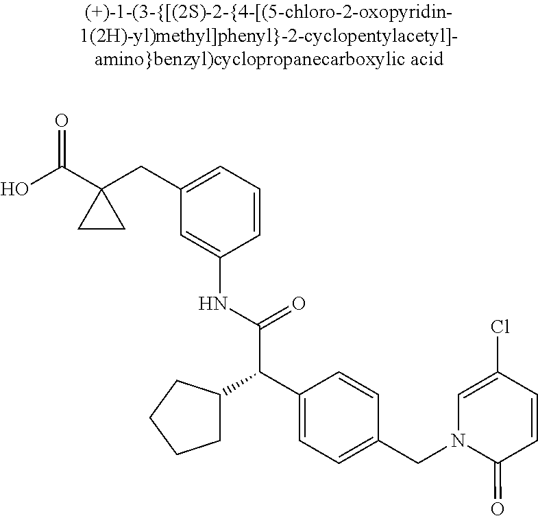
OC(C1(CC2=CC=CC(NC(=O)C(C3CCCC3)C3=CC=C(CN4C(=O)C=CC(Cl)=C4)C=C3)=C2)CC1)=O
